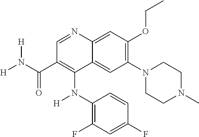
C1(N(C2=C(F)C=C(F)C=C2)[H])=C(C(N([H])[H])=O)C=NC2=CC(OCC)=C(N3CCN(C)CC3)C=C12
